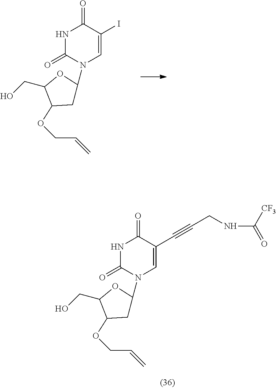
N1(C2CC(OCC=C)C(CO)O2)C=C(C#CCNC(=O)[CF3])C(=O)NC1=O.N1(C2CC(OCC=C)C(CO)O2)C=C(I)C(=O)NC1=O
